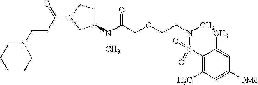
N(C(COCCN(S(C1=C(C)C=C([OMe])C=C1C)(=O)=O)C)=O)(C)C1CCN(C(CCN2CCCCC2)=O)C1
